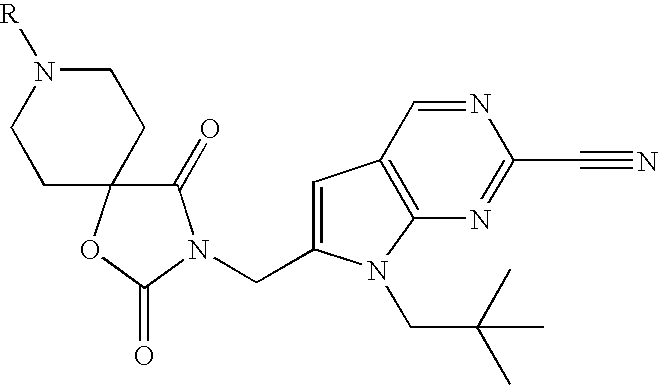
C1N([R])CCC2(C1)C(=O)N(CC1=CC3=C(N1CC(C)(C)C)N=C(C#N)N=C3)C(=O)O2
